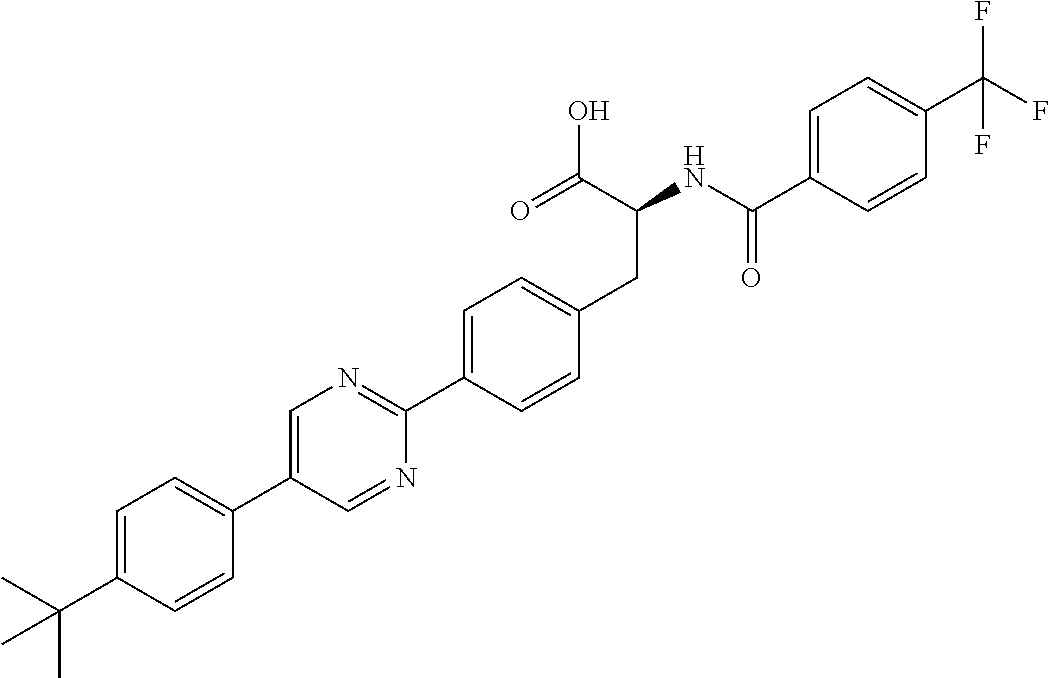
CC(C1=CC=C(C2=CN=C(C3=CC=C(CC(C(O)=O)NC(=O)C4=CC=C(C(F)(F)F)C=C4)C=C3)N=C2)C=C1)(C)C
